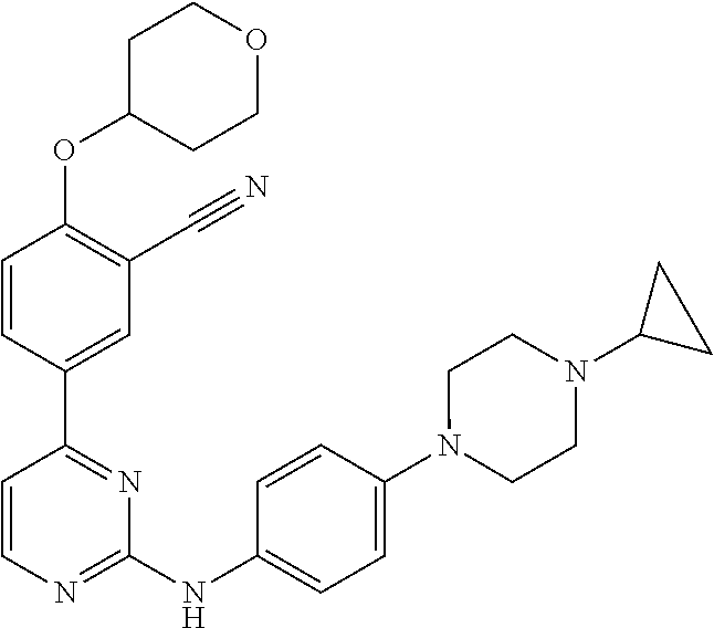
C1=CC(C2=NC(NC3=CC=C(N4CCN(C5CC5)CC4)C=C3)=NC=C2)=CC(C#N)=C1OC1CCOCC1
